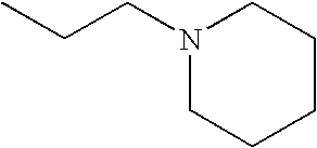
C(CN1CCCCC1)C
